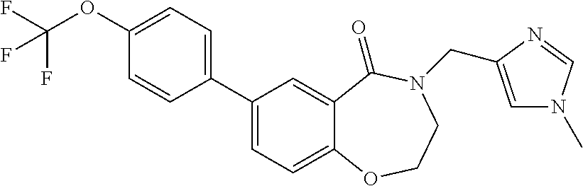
C1(C2=CC=C3C(=C2)C(=O)N(CC2=CN(C)C=N2)CCO3)=CC=C(OC(F)(F)F)C=C1
